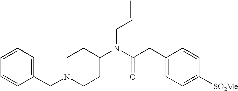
N1(CC2=CC=CC=C2)CCC(N(C(CC2=CC=C([SO2Me])C=C2)=O)CC=C)CC1
